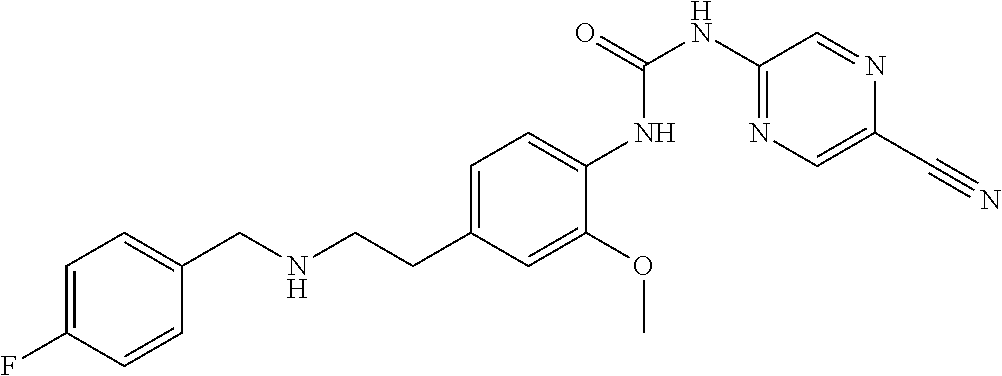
C1=C(F)C=CC(CNCCC2=CC=C(NC(NC3=NC=C(C#N)N=C3)=O)C(OC)=C2)=C1
